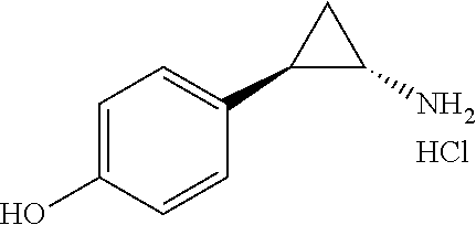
C1(C2C(N)C2)=CC=C(O)C=C1.Cl
